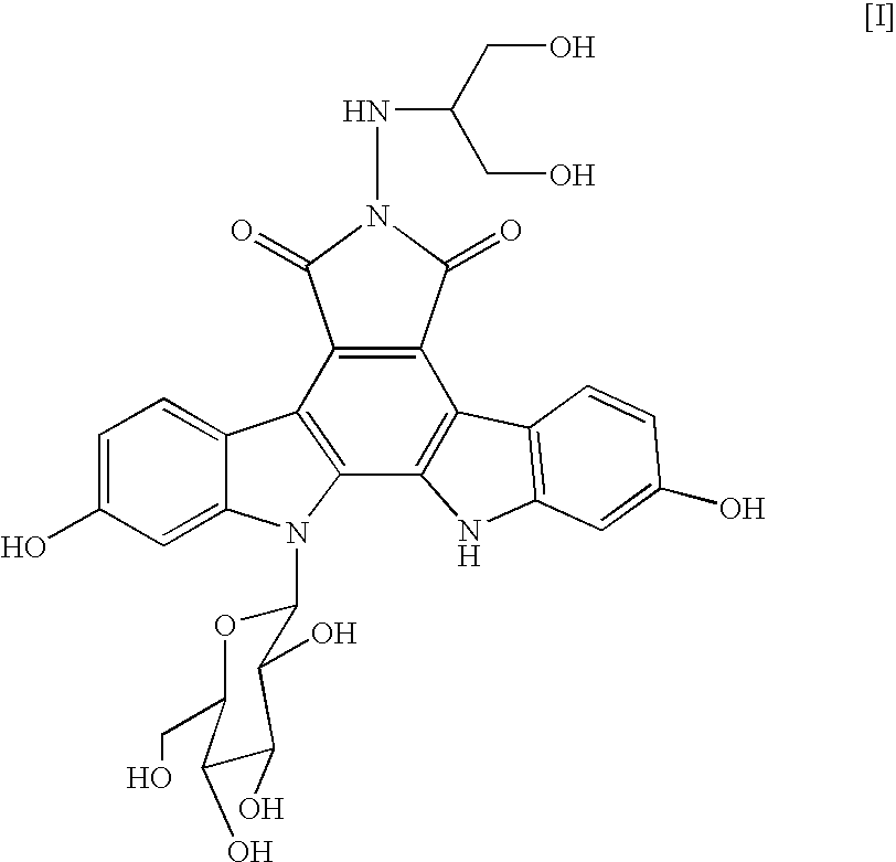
C1=C(O)C=C2C(=C1)C1=C(N2C2OC(CO)C(O)C(O)C2O)C2=C(C3=C1C(=O)N(NC(CO)CO)C3=O)C1=C(N2)C=C(O)C=C1
